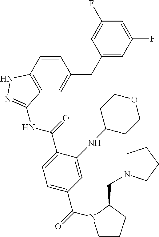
C1=CC2=C(C=C1CC1=CC(F)=CC(F)=C1)C(NC(C1=CC=C(C(=O)N3CCCC3CN3CCCC3)C=C1NC1CCOCC1)=O)=NN2
